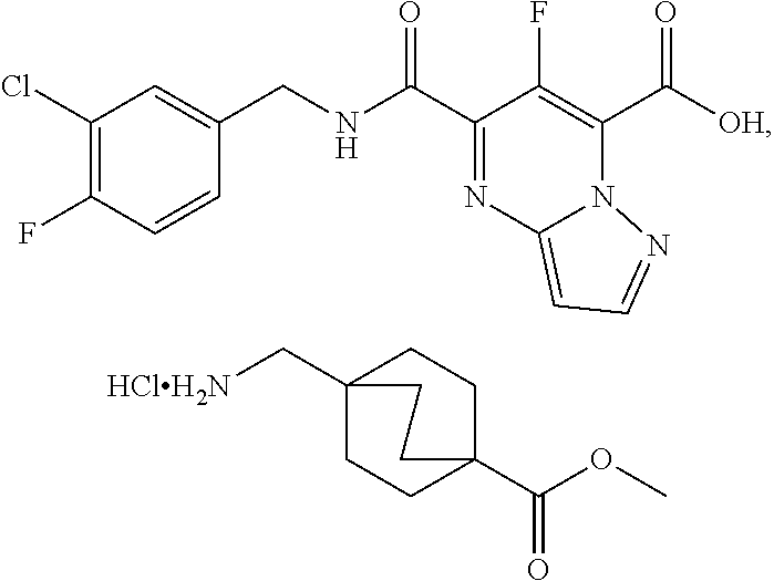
C1(Cl)=C(F)C=CC(CNC(C2=NC3=CC=NN3C(C([OH])=O)=C2F)=O)=C1.C12(C[HClH2N])CCC(C(OC)=O)(CC1)CC2
